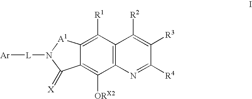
C12=C(C([R1])=C3C(=C1[ORX2])C(=[X])N([L][Ar])[A1]3)C([R2])=C([R3])C([R4])=N2
